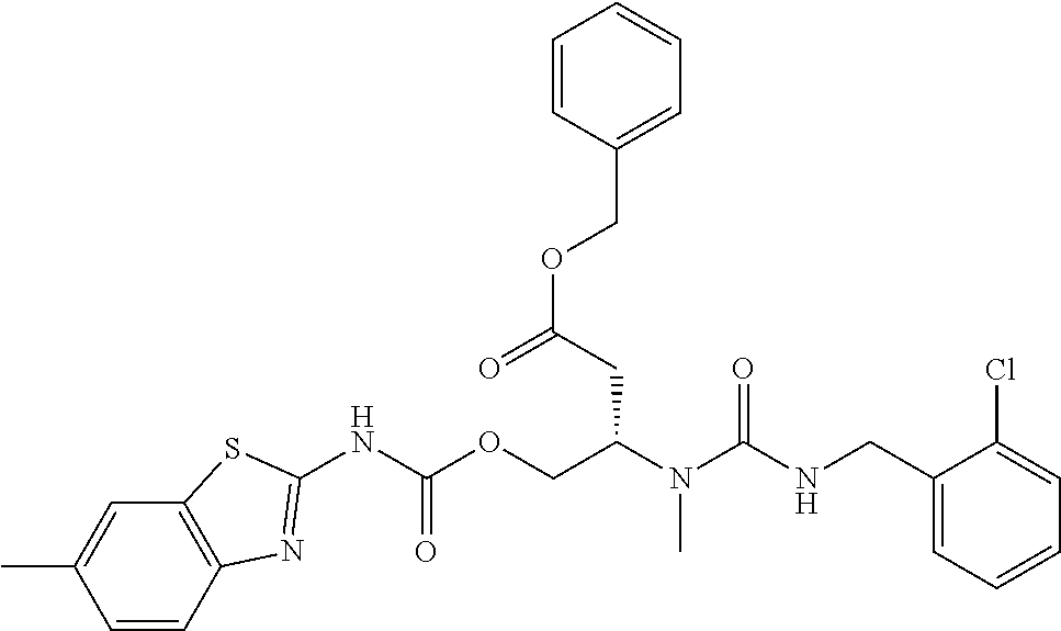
C1(Cl)=CC=CC=C1CNC(N(C(COC(NC1=NC2=C(C=C(C)C=C2)S1)=O)CC(OCC1=CC=CC=C1)=O)C)=O
